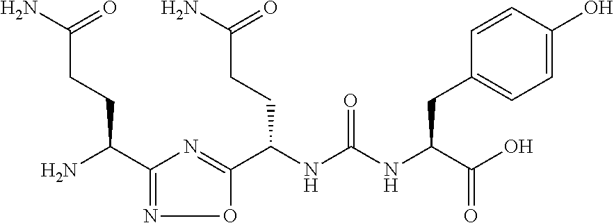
C1(C(N)CCC(N)=O)=NOC(C(NC(=O)NC(C(O)=O)CC2=CC=C(O)C=C2)CCC(N)=O)=N1
